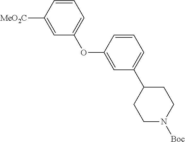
C1([MeO2C])=CC(OC2=CC(C3CCN([Boc])CC3)=CC=C2)=CC=C1
